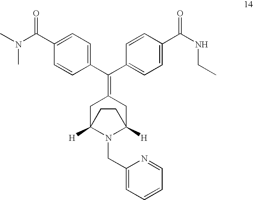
C1C2([H])N(CC3=CC=CC=N3)C([H])(CC1=C(C1=CC=C(C(N(C)C)=O)C=C1)C1=CC=C(C(NCC)=O)C=C1)CC2
